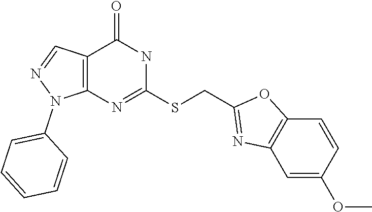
C12=C(N=C(SCC3=NC4=C(O3)C=CC(OC)=C4)NC1=O)N(C1=CC=CC=C1)N=C2
